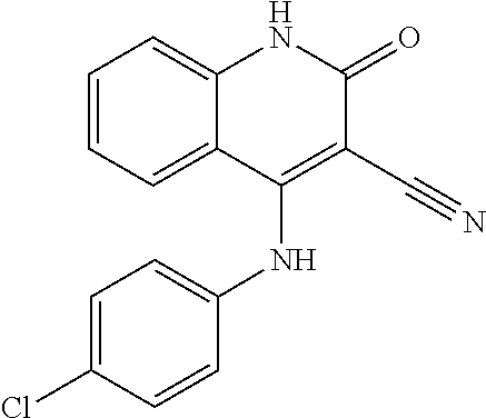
C1=CC=C2C(=C1)NC(=O)C(C#N)=C2NC1=CC=C(Cl)C=C1
